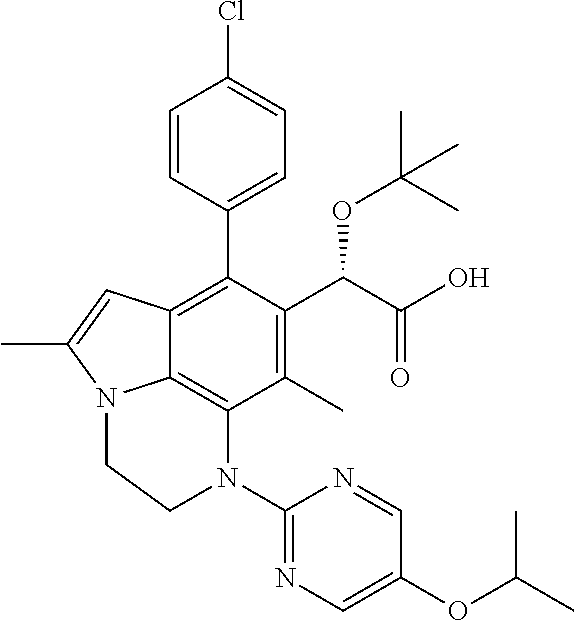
C1=CC(C2=C3C4=C(C(C)=C2C(C(O)=O)OC(C)(C)C)N(C2=NC=C(OC(C)C)C=N2)CCN4C(C)=C3)=CC=C1Cl
